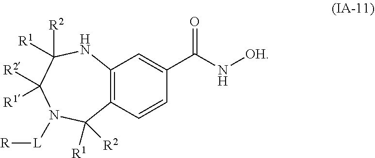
C12=C(C=CC(C(N[OH])=O)=C1)C([R1])([R2])N([L][R])C([R2])([R1])C([R2])([R1])N2
